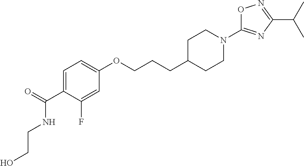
C1=C(C(=O)NCCO)C(F)=CC(OCCCC2CCN(C3=NC(C(C)C)=NO3)CC2)=C1
